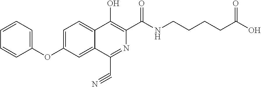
C1=C(OC2=CC=CC=C2)C=C2C(=C1)C(O)=C(C(NCCCCC(O)=O)=O)N=C2C#N
